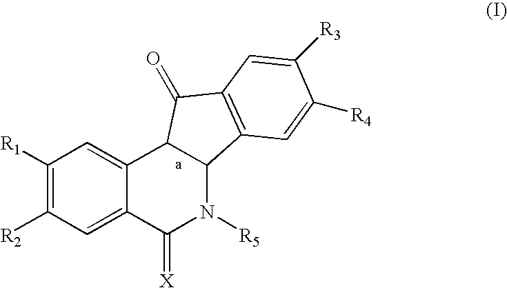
C1([R1])=C([R2])C=C2C(=C1)C1C(N([R5])C2=[X])C2=C(C1=O)C=C([R3])C([R4])=C2
